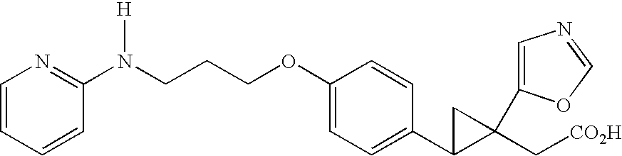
C1(N(CCCOC2=CC=C(C3C(C[CO2H])(C4=CN=CO4)C3)C=C2)[H])=NC=CC=C1
